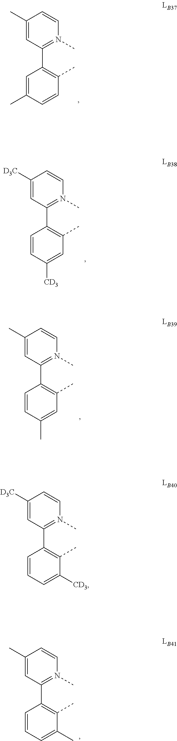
C1(C)=CC(C2=C(C)C=CC(C)=C2)=N(C)C=C1.C1([D3C])=CC(C2=C(C)C=C([CD3])C=C2)=N(C)C=C1.C1(C)=CC(C2=C(C)C=C(C)C=C2)=N(C)C=C1.C1([D3C])=CC(C2=C(C)C([CD3])=CC=C2)=N(C)C=C1.C1(C)=CC(C2=C(C)C(C)=CC=C2)=N(C)C=C1
